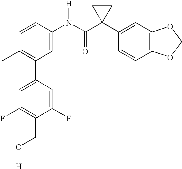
C1=CC(N(C(C2(C3=CC4=C(C=C3)OCO4)CC2)=O)[H])=CC(C2=CC(F)=C(CO[H])C(F)=C2)=C1C
